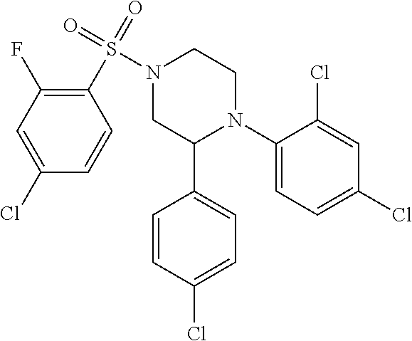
C1(N2CCN(S(=O)(=O)C3=C(F)C=C(Cl)C=C3)CC2C2=CC=C(Cl)C=C2)=CC=C(Cl)C=C1Cl
